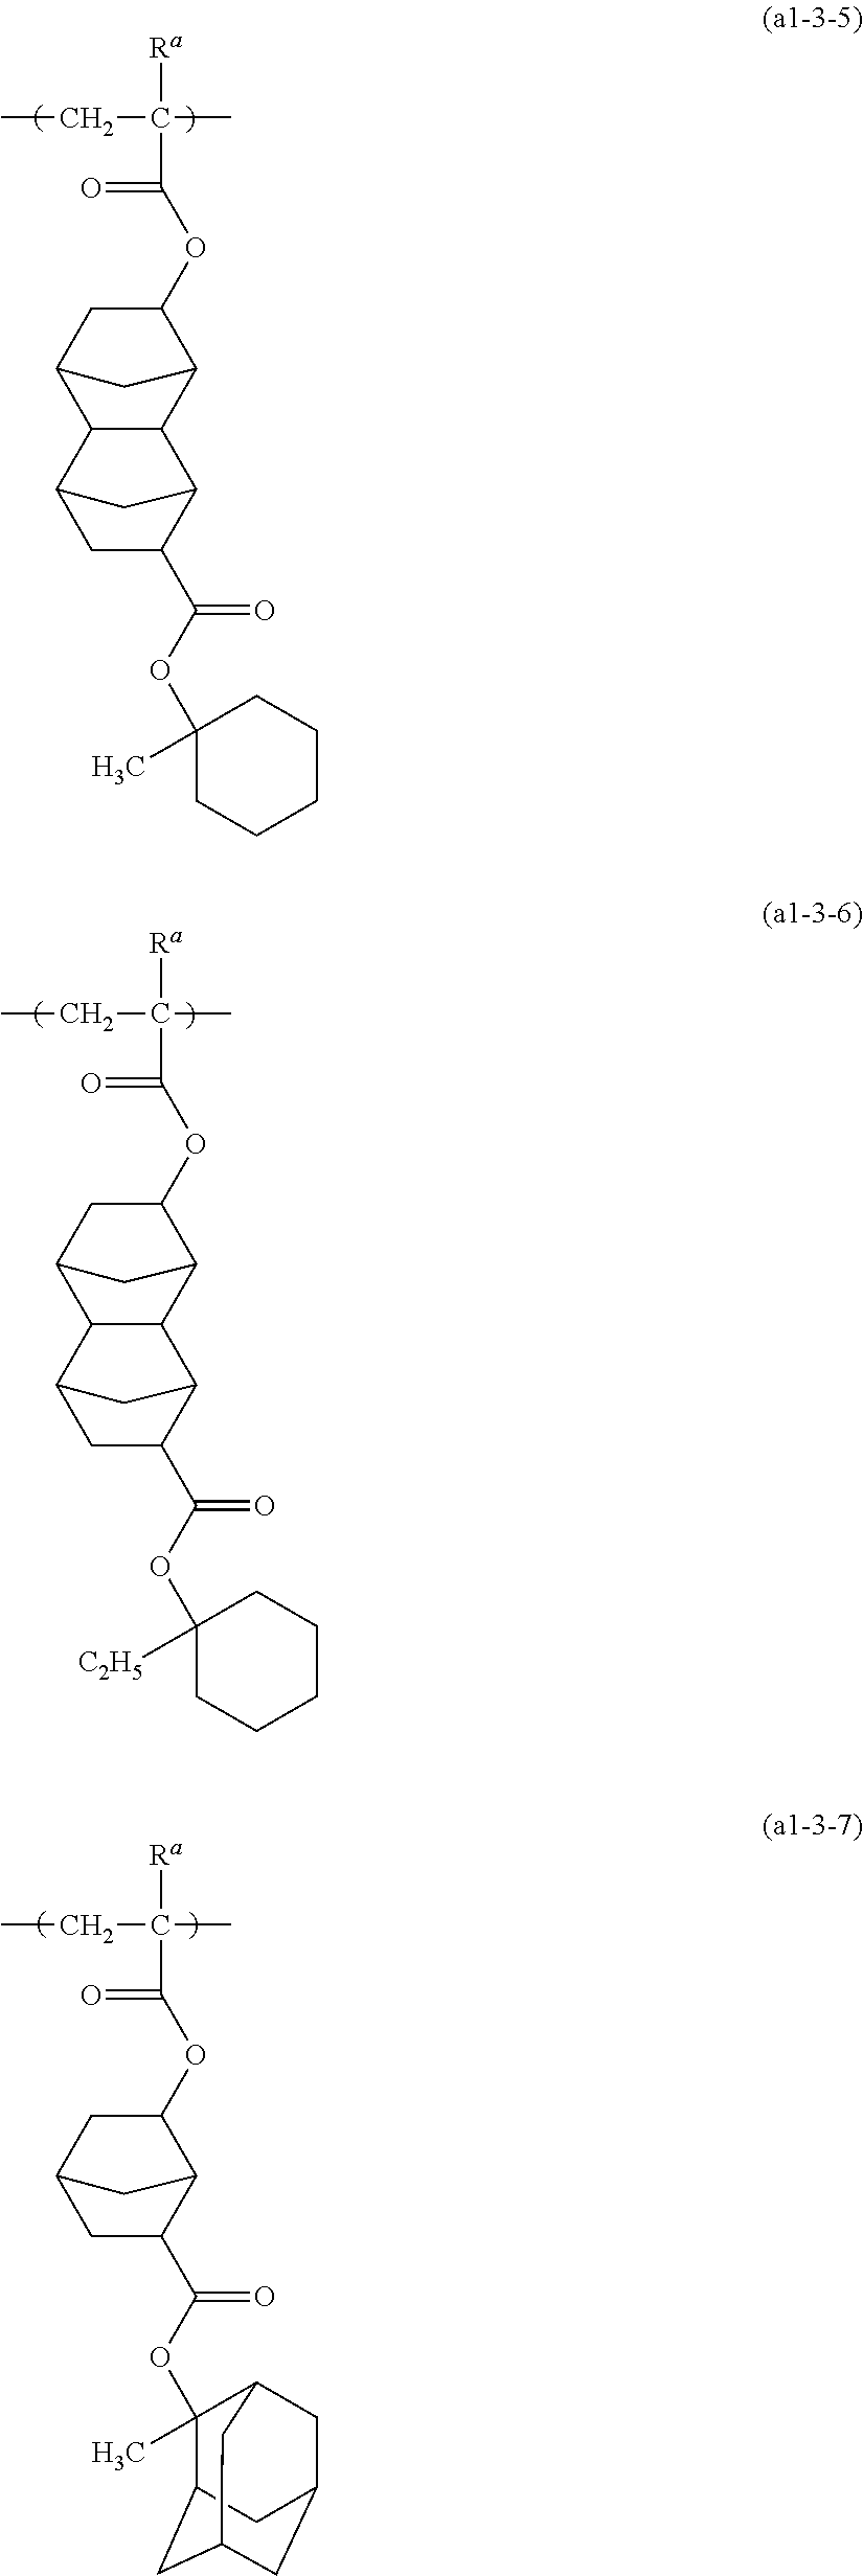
CCC(C)([Ra])C(=O)OC1C2CC(C1)C1C2C2C(C(OC3(C)CCCCC3)=O)CC1C2.CCC(C)([Ra])C(=O)OC1C2CC(C1)C1C2C2C(C(OC3([C2H5])CCCCC3)=O)CC1C2.CCC(C)([Ra])C(=O)OC1C2CC(C1)CC2C(OC1(C)C2CC3CC(CC1C3)C2)=O
